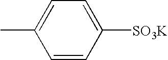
C1=C([SO3K])C=CC(C)=C1
